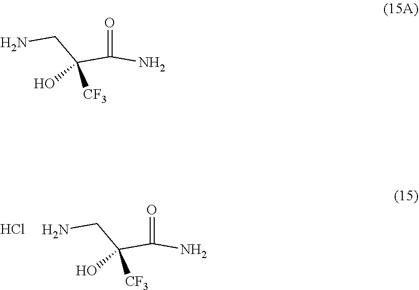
NCC(C(N)=O)([CF3])O.Cl.NCC(C(N)=O)([CF3])O
